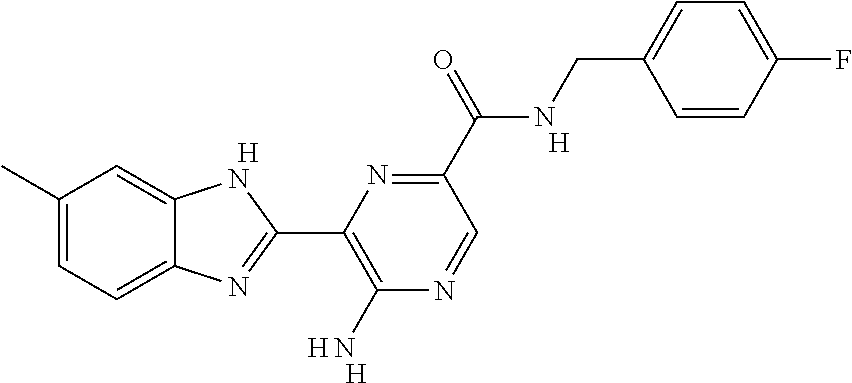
[H].C1(C)=CC=C2C(=C1)NC(C1=C(N)N=CC(C(NCC3=CC=C(F)C=C3)=O)=N1)=N2.[H].[H].[H]
